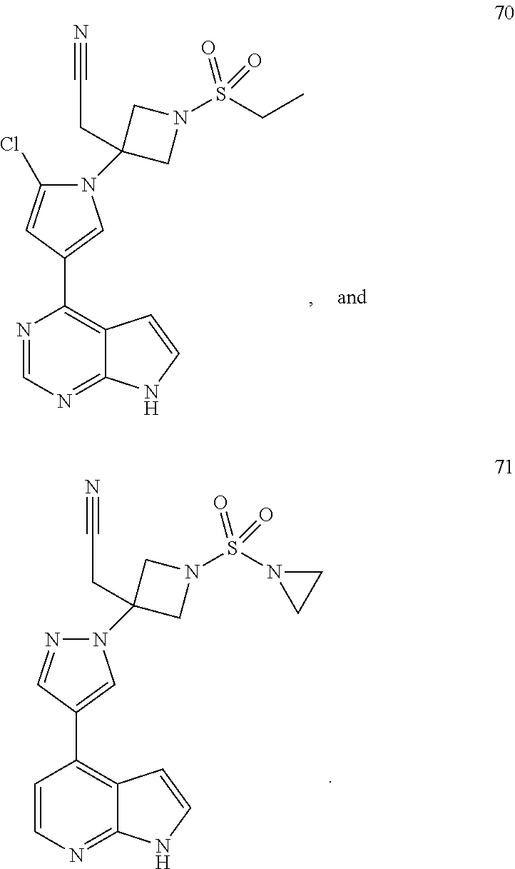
C1=NC(C2=CN(C3(CC#N)CN(S(=O)(CC)=O)C3)C(Cl)=C2)=C2C(=N1)NC=C2.C1=CC(C2=CN(C3(CC#N)CN(S(=O)(N4CC4)=O)C3)N=C2)=C2C(=N1)NC=C2
